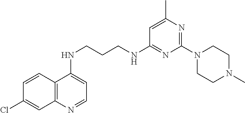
C12=C(N=CC=C1NCCCNC1=NC(N3CCN(C)CC3)=NC(C)=C1)C=C(Cl)C=C2
